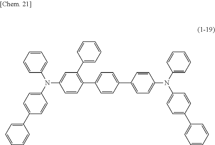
C1=CC=C(N(C2=CC=C(C3=CC=CC=C3)C=C2)C2=CC(C3=CC=CC=C3)=C(C3=CC=C(C4=CC=C(N(C5=CC=C(C6=CC=CC=C6)C=C5)C5=CC=CC=C5)C=C4)C=C3)C=C2)C=C1
